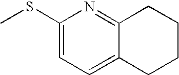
C1(SC)=CC=C2C(=N1)CCCC2
